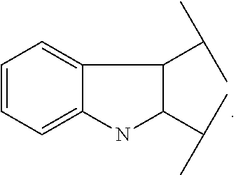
C1=C2C(=CC=C1)C(C(C)C)C(C(C)C)N2
